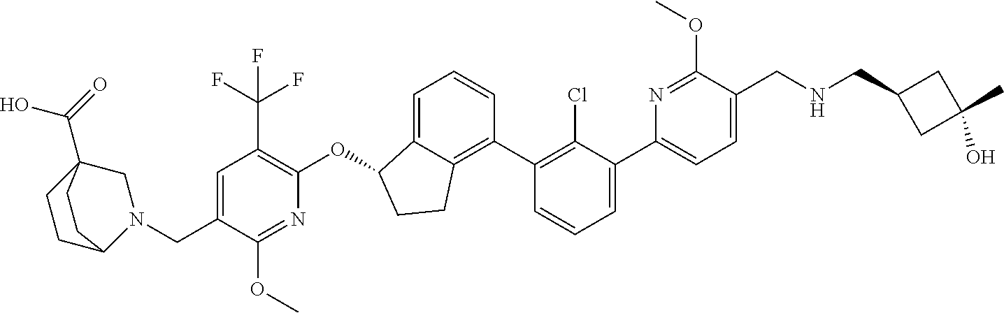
C(C1=CC(C(F)(F)F)=C(OC2C3=CC=CC(C4=C(Cl)C(C5=CC=C(CNCC6CC(O)(C)C6)C(OC)=N5)=CC=C4)=C3CC2)N=C1OC)N1C2CCC(C(=O)O)(C1)CC2
